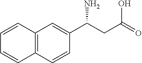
C12=C(C=CC(C(CC(=O)O)N)=C1)C=CC=C2
